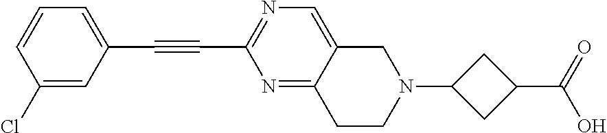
C1(Cl)=CC(C#CC2=NC=C3C(=N2)CCN(C2CC(C(O)=O)C2)C3)=CC=C1
